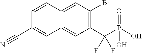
C1=CC2=CC(Br)=C(C(P(=O)(O)O)(F)F)C=C2C=C1C#N
